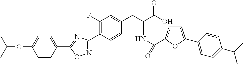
C1=CC(C2=NC(C3=C(F)C=C(CC(NC(=O)C4=CC=C(C5=CC=C(C(C)C)C=C5)O4)C(=O)O)C=C3)=NO2)=CC=C1OC(C)C
